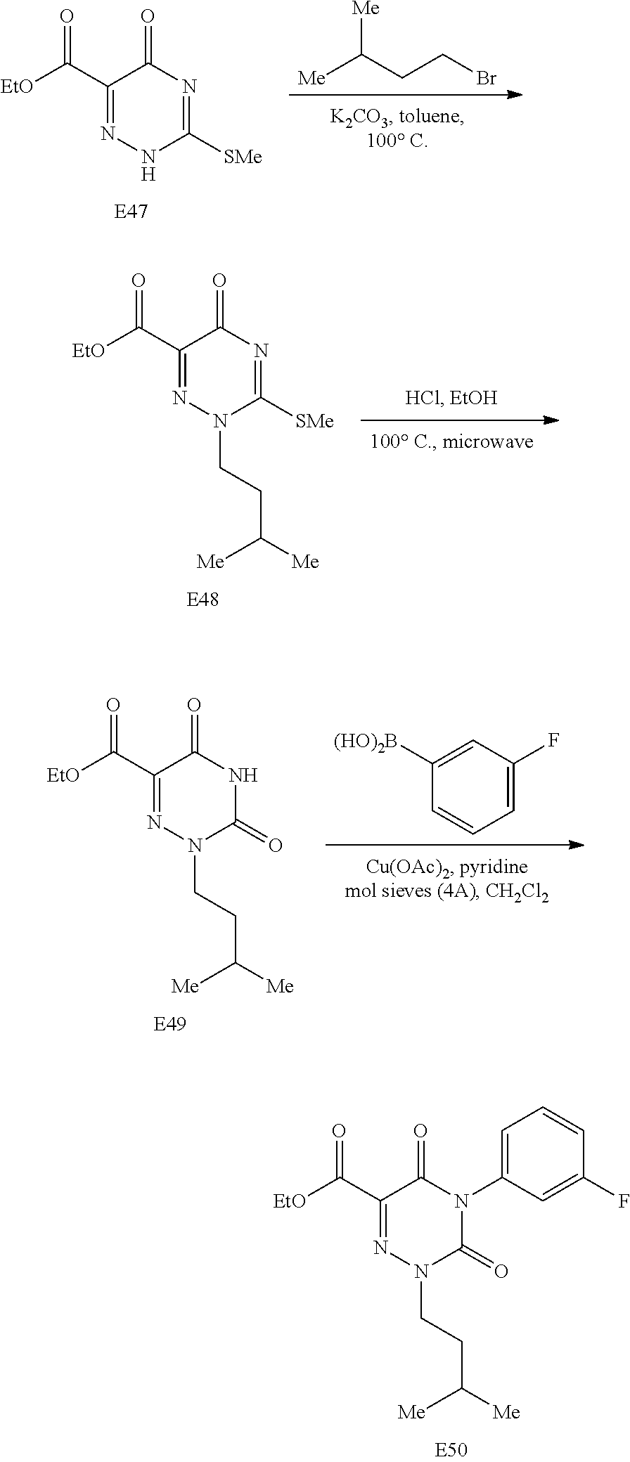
N1=C([SMe])N(CCC([Me])[Me])N=C(C(=O)[EtO])C1=O.N1C(=O)C(C(=O)[EtO])=NN(CCC([Me])[Me])C1=O.C1=CC=C(F)C=C1[(HO)2B].N1(C2=CC=CC(F)=C2)C(=O)C(C(=O)[EtO])=NN(CCC([Me])[Me])C1=O.[Me]C(CCBr)[Me].N1=C([SMe])NN=C(C(=O)[EtO])C1=O
